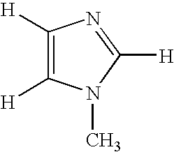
C1([H])=C([H])N(C)C([H])=N1
